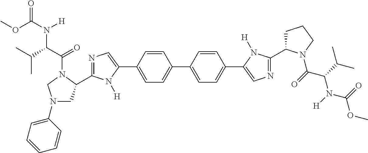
C1=C(C2=CN=C(C3CN(C4=CC=CC=C4)CN3C(=O)C(N([H])C(=O)OC)C(C)C)N2[H])C=CC(C2=CC=C(C3=CN=C(C4CCCN4C(C(N(C(OC)=O)[H])C(C)C)=O)N3[H])C=C2)=C1
